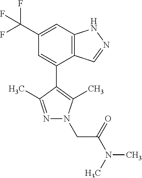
C1=C(C(F)(F)F)C=C(C2=C(C)N(CC(N(C)C)=O)N=C2C)C2=C1NN=C2
